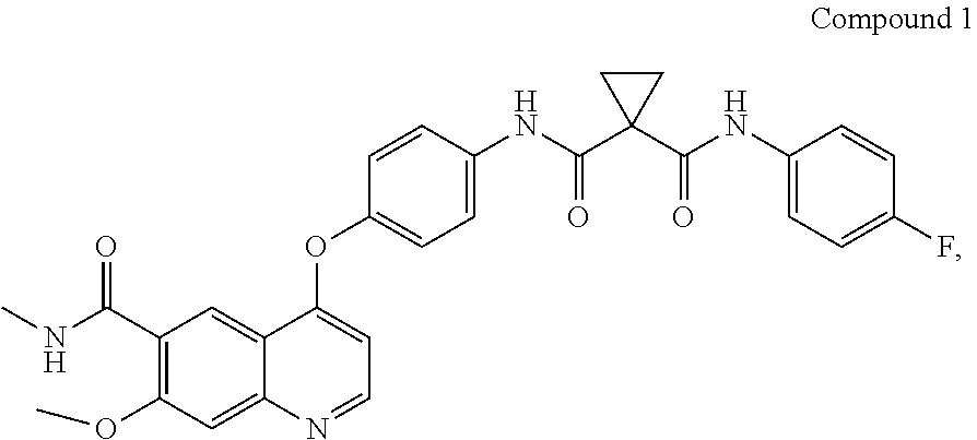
C1(C(NC)=O)=C(OC)C=C2C(=C1)C(OC1=CC=C(NC(=O)C3(C(=O)NC4=CC=C(F)C=C4)CC3)C=C1)=CC=N2
